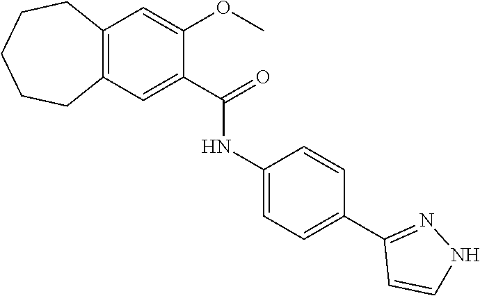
C12=C(C=C(C(=O)NC3=CC=C(C4=NNC=C4)C=C3)C(OC)=C1)CCCCC2
